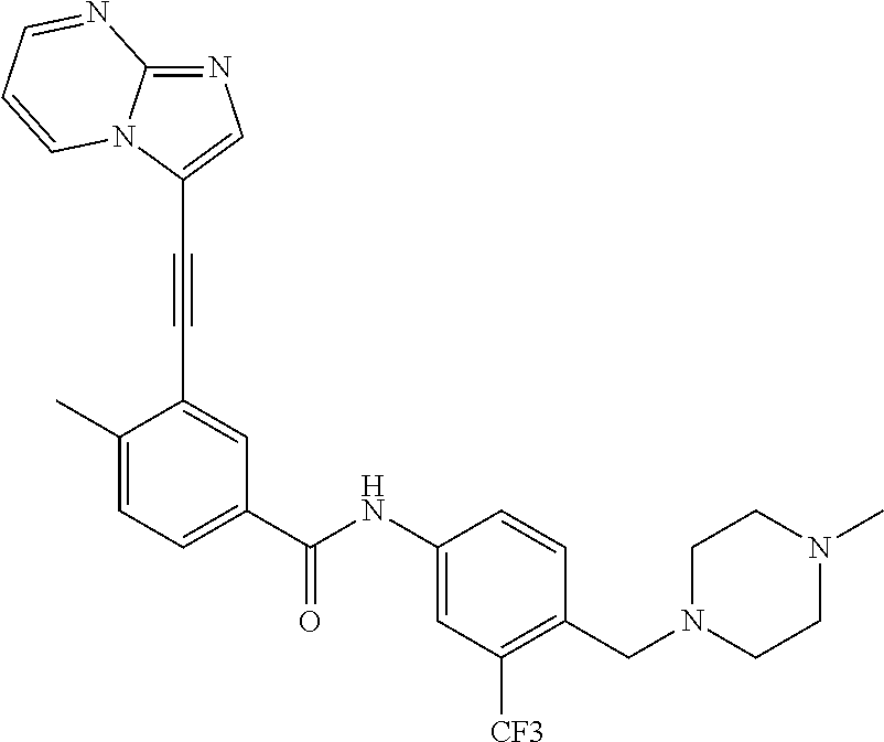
C1=C(C)C(C#CC2=CN=C3N2C=CC=N3)=CC(C(=O)NC2=CC([CF3])=C(CN3CCN(C)CC3)C=C2)=C1
